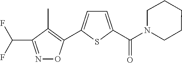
C(F)(F)C1=NOC(C2=CC=C(C(N3CCCCC3)=O)S2)=C1C
